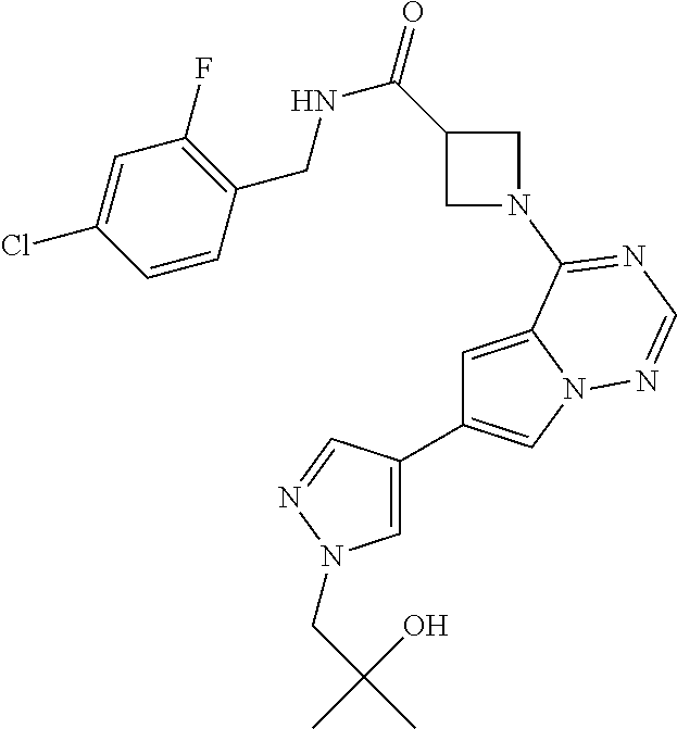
C1=C2N(C=C1C1=CN(CC(C)(O)C)N=C1)N=CN=C2N1CC(C(=O)NCC2=C(F)C=C(Cl)C=C2)C1
